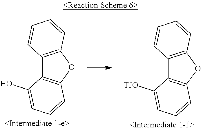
C12=C(OC3=C1C(O)=CC=C3)C=CC=C2.C12=C(OC3=C1C([TfO])=CC=C3)C=CC=C2
